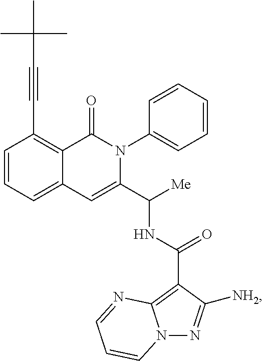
C1=CC=C2C(=C1C#CC(C)(C)C)C(=O)N(C1=CC=CC=C1)C(C([Me])NC(=O)C1=C3N(N=C1[NH2])C=CC=N3)=C2
